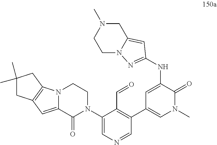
N12C3=C(C=C1C(=O)N(C1=CN=CC(C4=CN(C)C(=O)C(NC5=NN6C(=C5)CN(C)CC6)=C4)=C1C=O)CC2)CC(C)(C)C3
